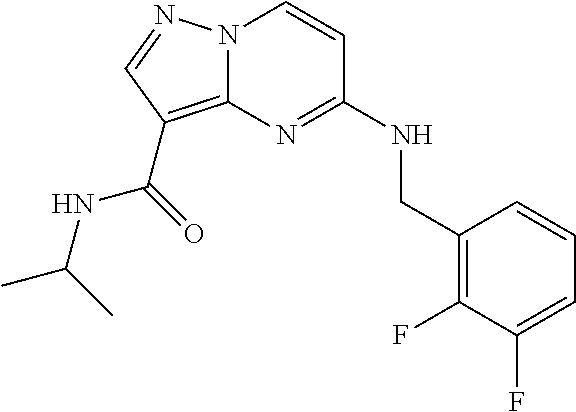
N12C(=C(C(=O)NC(C)C)C=N1)N=C(NCC1=C(F)C(F)=CC=C1)C=C2
